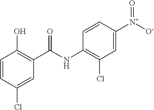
C1=CC(Cl)=CC(C(=O)NC2=C(Cl)C=C([N+](=O)[O-])C=C2)=C1O
